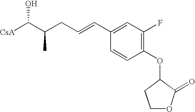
[CsA]C(C(CC=CC1=CC(F)=C(OC2C(=O)OCC2)C=C1)C)O
